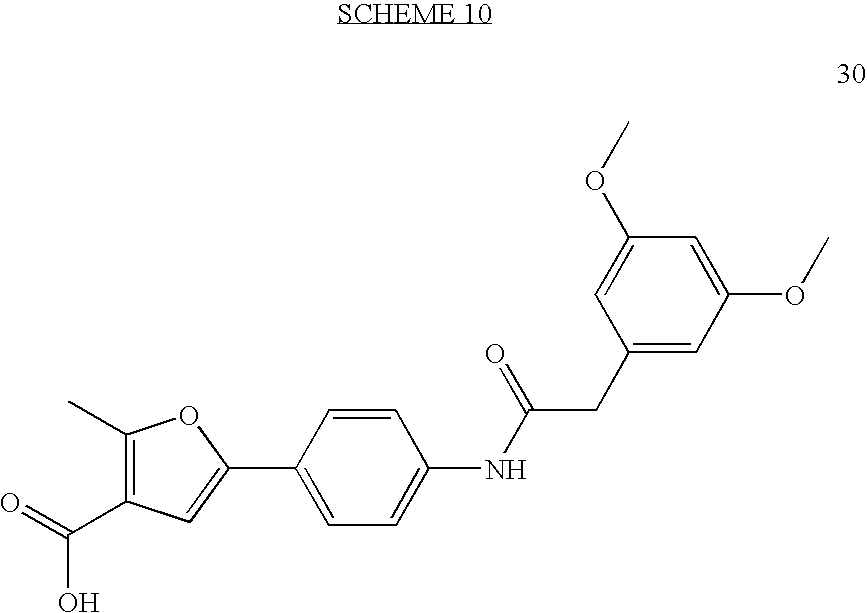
C1(C2=CC(C(O)=O)=C(C)O2)=CC=C(NC(CC2=CC(OC)=CC(OC)=C2)=O)C=C1
